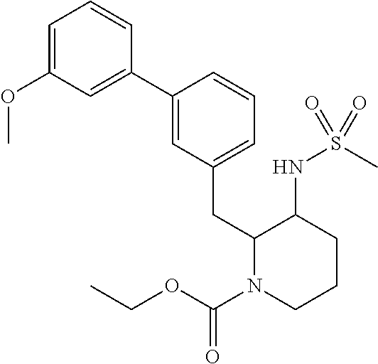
C1=C(C2=CC(OC)=CC=C2)C=CC=C1CC1N(C(OCC)=O)CCCC1NS(C)(=O)=O
